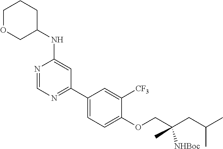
C1(OCC(CC(C)C)(C)[NHBoc])=CC=C(C2=NC=NC(NC3CCCOC3)=C2)C=C1[CF3]
